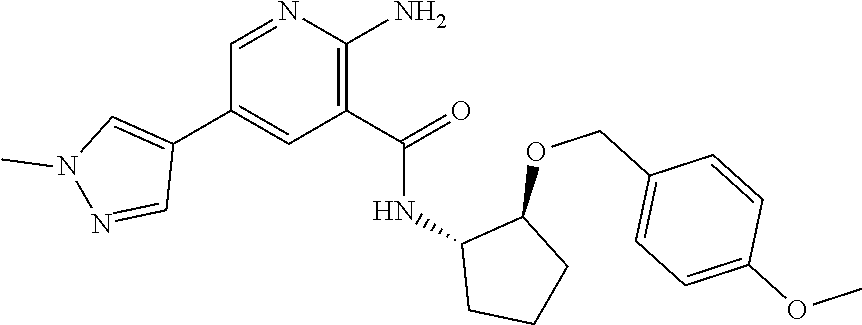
C1=NC(N)=C(C(=O)NC2CCCC2OCC2=CC=C(OC)C=C2)C=C1C1=CN(C)N=C1
